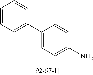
C1=CC=C(C2=CC=C(N)C=C2)C=C1
